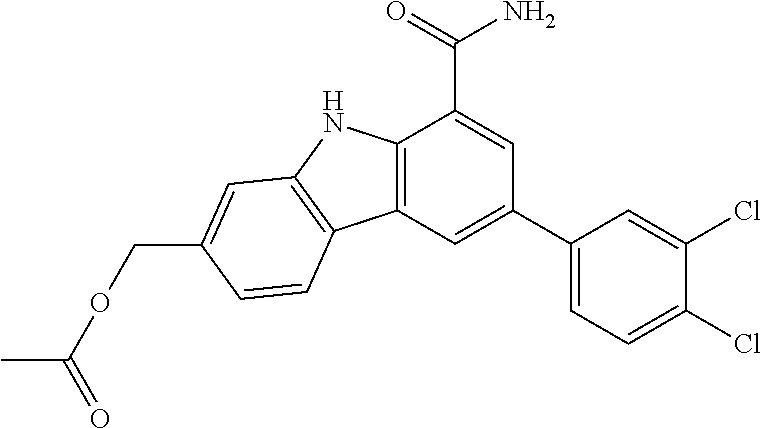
C(C1=CC2=C(C3=C(C(C(N)=O)=CC(C4=CC=C(Cl)C(Cl)=C4)=C3)N2)C=C1)OC(C)=O
